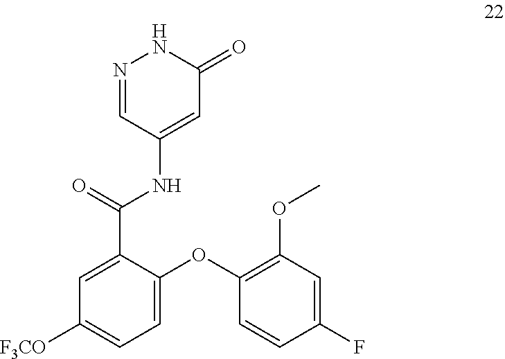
C1([F3CO])=CC=C(OC2=C(OC)C=C(F)C=C2)C(C(=O)NC2=CC(=O)NN=C2)=C1
